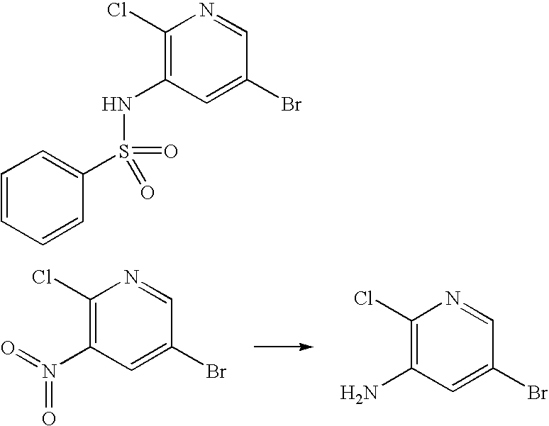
C1(Cl)=C(N(=O)=O)C=C(Br)C=N1.C1(Cl)=C(N)C=C(Br)C=N1.C1=CC=CC(S(NC2=C(Cl)N=CC(Br)=C2)(=O)=O)=C1
